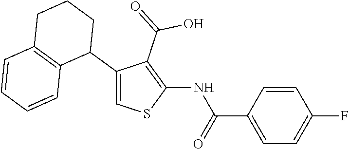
C1(C2CCCC3=C2C=CC=C3)=CSC(NC(C2=CC=C(F)C=C2)=O)=C1C(=O)O
